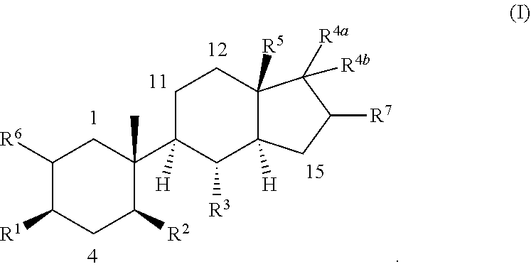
C1([R6])C([R1])CC([R2])C(C2([H])C([R3])C3([H])C([R5])(CC2)C([R4b])([R4a])C([R7])C3)(C)C1
